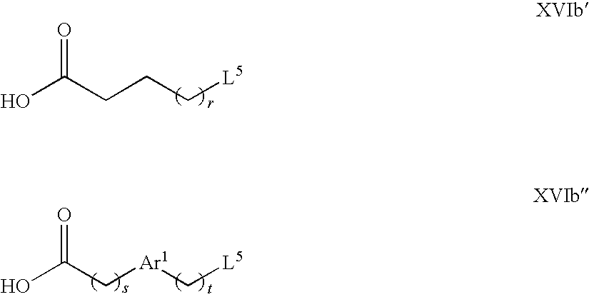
C(CCC[L5])(=O)O.C(C[Ar1]C[L5])(O)=O
